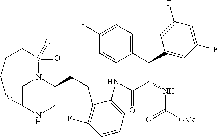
C1=C(F)C=CC(C(C(NC([OMe])=O)C(NC2=CC=CC(F)=C2CCC2CNC3CN2S(=O)(=O)CCCC3)=O)C2=CC(F)=CC(F)=C2)=C1
